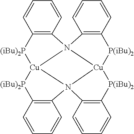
C1=CC2=C(C=C1)N13[Cu]4([(iBu)2P]2)[(iBu)2P]C2=C(C=CC=C2)N42C4=C(C=CC=C4)[P(iBu)2][Cu]21[P(iBu)2]C1=C3C=CC=C1
